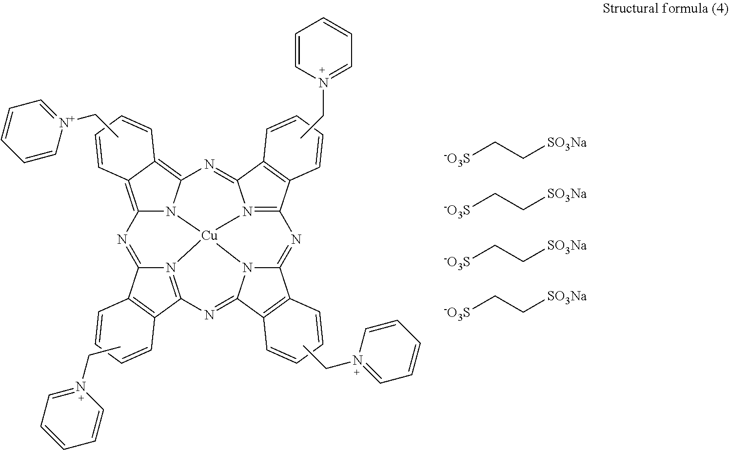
C12=C3C(=C4N1[Cu]15N6=C(C7=C(C6=N4)C=CC=C7)N=C4N1C(=NC1=N5C(=N2)C2=C1C=CC=C2)C1=C4C=CC=C1)C=CC=C3.CC[N+]1=CC=CC=C1.CCN1=CC=CC=C1.C(N1=CC=CC=C1)C.N1(CC)=CC=CC=C1.[-O3S]CC[SO3Na].[-O3S]CC[SO3Na].[-O3S]CC[SO3Na].[-O3S]CC[SO3Na]
